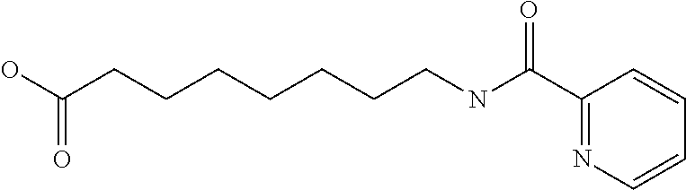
C1(C(NCCCCCCCC(O)=O)=O)=NC=CC=C1
